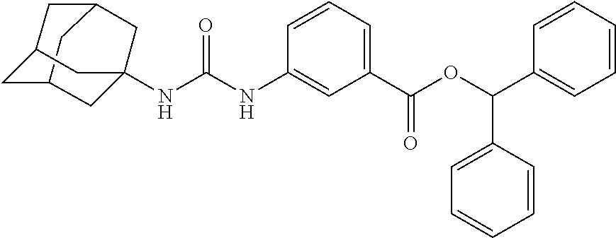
N(C(NC1=CC(C(OC(C2=CC=CC=C2)C2=CC=CC=C2)=O)=CC=C1)=O)C12CC3CC(CC(C1)C3)C2
